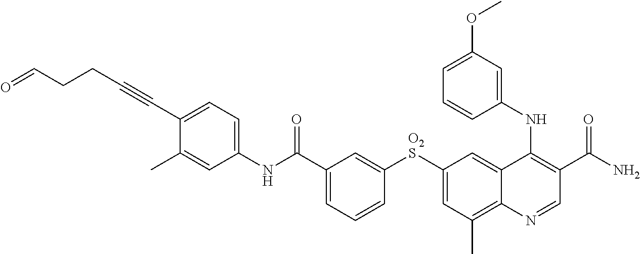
C1(NC(C2=CC=CC([O2S]C3=CC(C)=C4C(=C3)C(NC3=CC(OC)=CC=C3)=C(C(N)=O)C=N4)=C2)=O)=CC=C(C#CCCC=O)C(C)=C1
